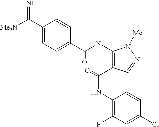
C1(C([Me2N])=N)=CC=C(C(NC2=C(C(=O)NC3=C(F)C=C(Cl)C=C3)C=NN2[Me])=O)C=C1
